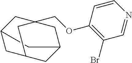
C1(OCC23CC4CC(CC(C4)C2)C3)=C(Br)C=NC=C1
